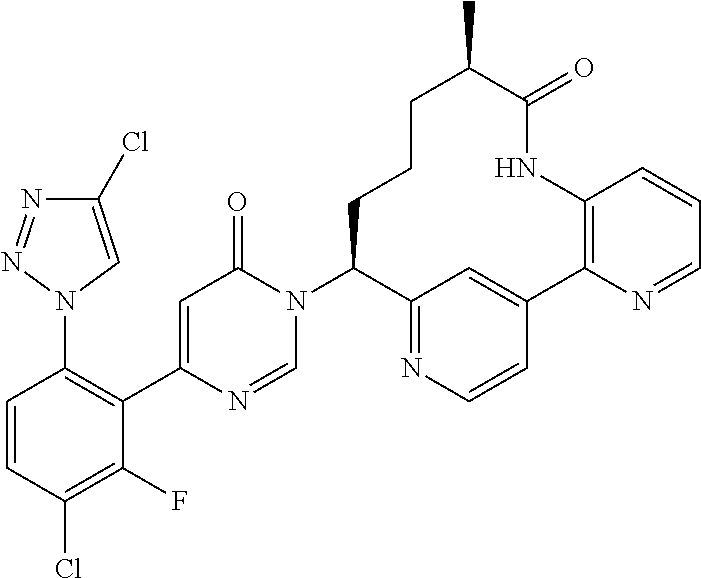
N1=NN(C2=C(C3=CC(=O)N(C4C5=NC=CC(=C5)C5=C(NC(=O)C(C)CCC4)C=CC=N5)C=N3)C(F)=C(Cl)C=C2)C=C1Cl
